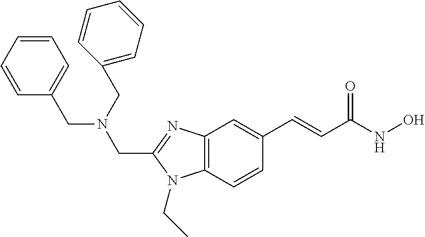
C12=C(C=CC(C=CC(NO)=O)=C1)N(CC)C(CN(CC1=CC=CC=C1)CC1=CC=CC=C1)=N2
